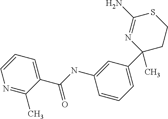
C1(C(=O)NC2=CC(C3(C)N=C(N)SCC3)=CC=C2)=CC=CN=C1C
